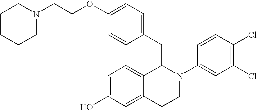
C1=C(OCCN2CCCCC2)C=CC(CC2C3=CC=C(O)C=C3CCN2C2=CC(Cl)=C(Cl)C=C2)=C1
